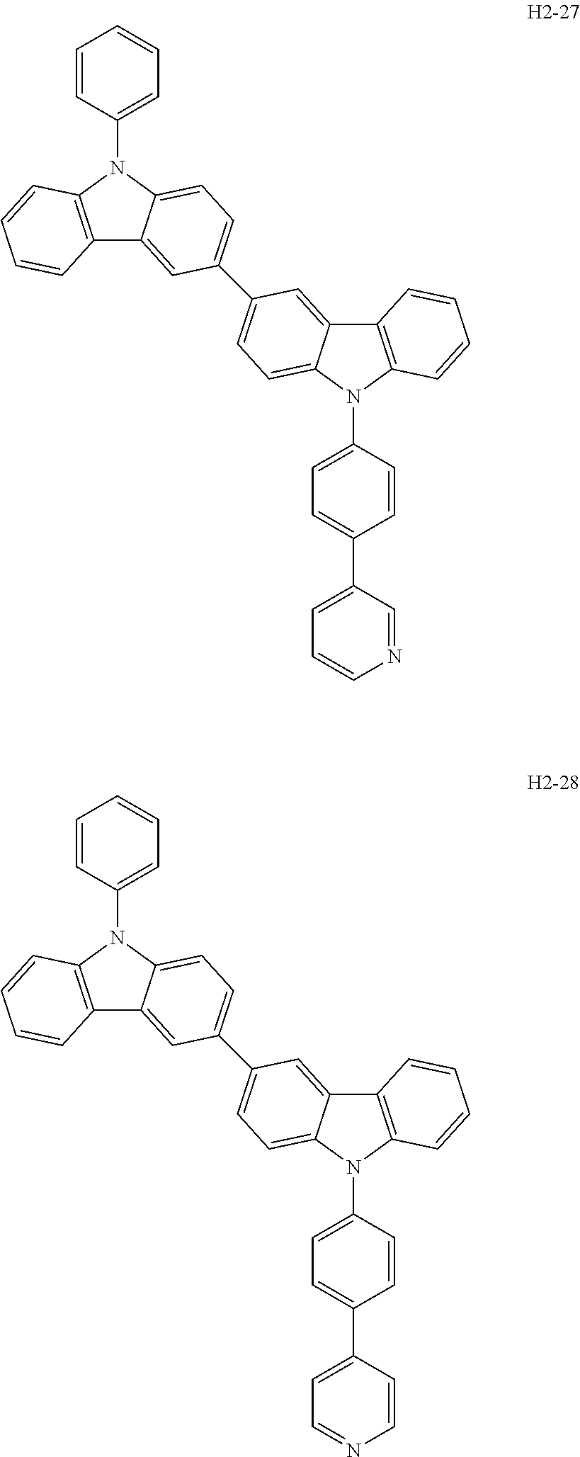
C1(N2C3=C(C4=CC(C5=CC=C6C(=C5)C5=C(N6C6=CC=C(C7=CC=CN=C7)C=C6)C=CC=C5)=CC=C42)C=CC=C3)=CC=CC=C1.C1(N2C3=C(C4=CC(C5=CC=C6C(=C5)C5=C(N6C6=CC=C(C7=CC=NC=C7)C=C6)C=CC=C5)=CC=C42)C=CC=C3)=CC=CC=C1
